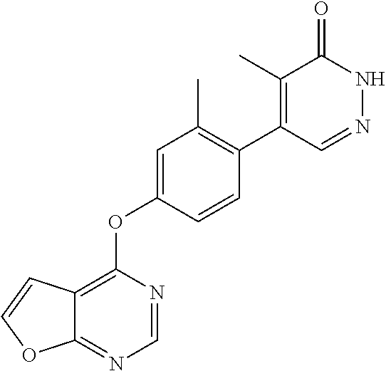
C12=C(OC3=CC(C)=C(C4=C(C)C(=O)NN=C4)C=C3)N=CN=C1OC=C2
